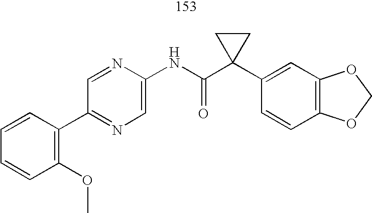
C1(C2=C(OC)C=CC=C2)=NC=C(NC(C2(C3=CC4=C(C=C3)OCO4)CC2)=O)N=C1
